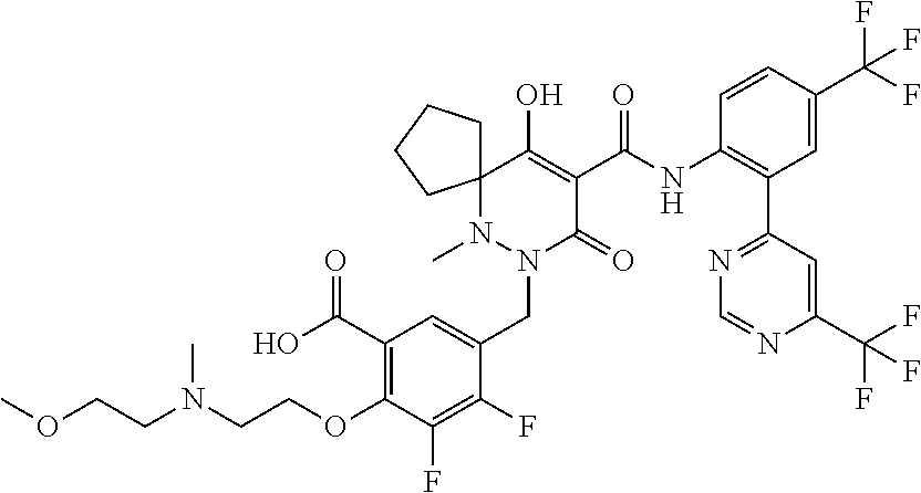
C1(C(O)=O)=C(OCCN(CCOC)C)C(F)=C(F)C(CN2C(=O)C(C(NC3=C(C4=NC=NC(C(F)(F)F)=C4)C=C(C(F)(F)F)C=C3)=O)=C(O)C3(N2C)CCCC3)=C1
